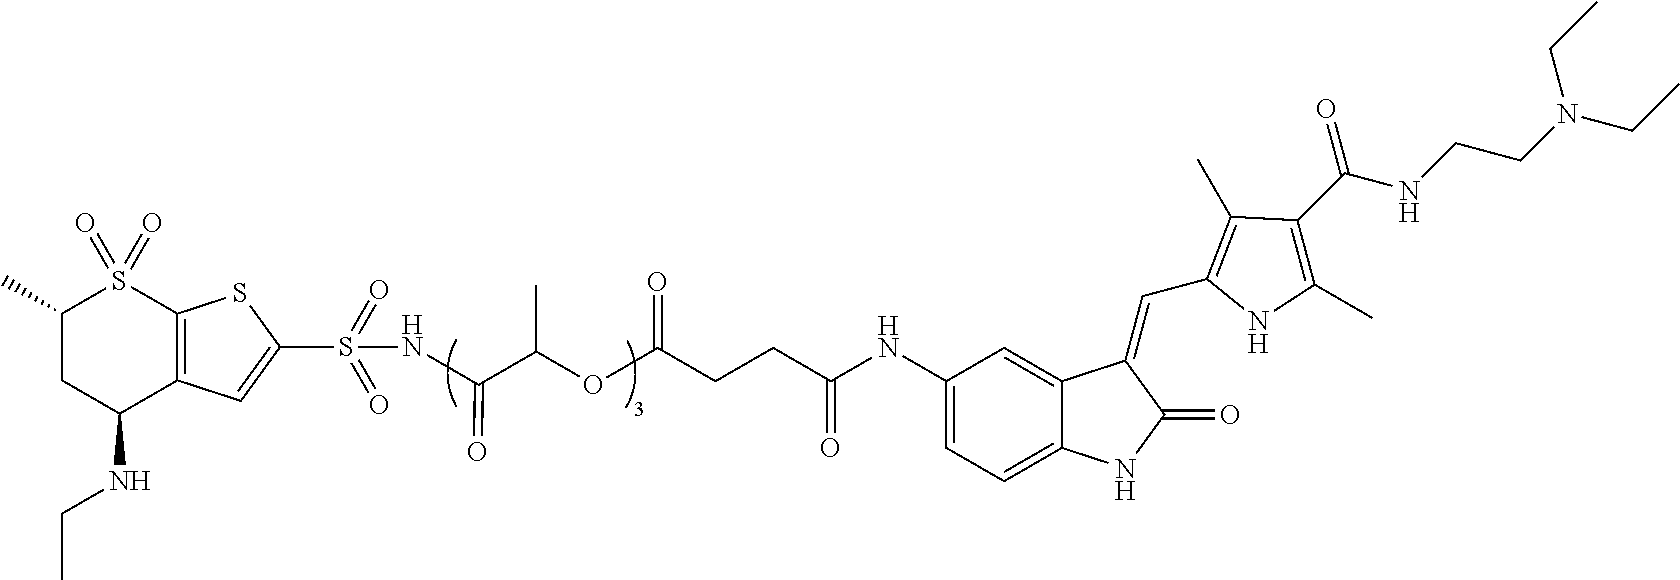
C1(C)CC(NCC)C2=C(S1(=O)=O)SC(S(=O)(=O)NC(C(C)OC(=O)CCC(NC1=CC=C3C(=C1)C(=CC1=C(C)C(C(NCCN(CC)CC)=O)=C(C)N1)C(=O)N3)=O)=O)=C2
